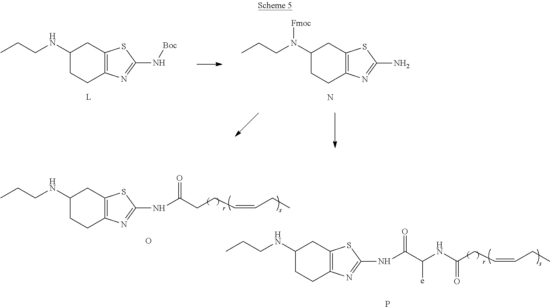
CCCNC1CCC2=C(C1)SC(N[Boc])=N2.CCCN(C1CCC2=C(C1)SC(N)=N2)[Fmoc].N.CCCNC1CCC2=C(C1)SC(NC(C(NC(CC=CCC)=O)[e])=O)=N2.P.CCCNC1CCC2=C(C1)SC(NC(=O)CCC=CCC)=N2.O
